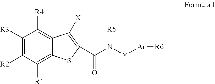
C1([R3])=C([R2])C([R1])=C2C(=C1[R4])C([X])=C(C(N([R5])[Y][Ar][R6])=O)S2
